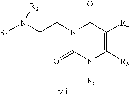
N1(CCN([R1])[R2])C(=O)N([R6])C([R5])=C([R4])C1=O
